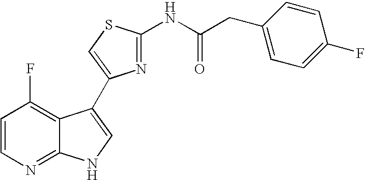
C1=CN=C2C(=C1F)C(C1=CSC(NC(CC3=CC=C(F)C=C3)=O)=N1)=CN2
